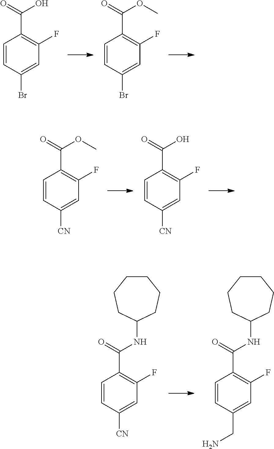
C1=CC(Br)=CC(F)=C1C(=O)O.C1=CC(Br)=CC(F)=C1C(=O)OC.C1=CC([CN])=CC(F)=C1C(=O)OC.C1=CC([CN])=CC(F)=C1C(=O)O.C1=CC([CN])=CC(F)=C1C(=O)NC1CCCCCC1.C1=CC(CN)=CC(F)=C1C(=O)NC1CCCCCC1
